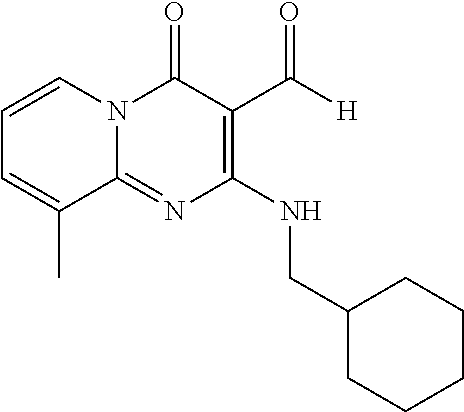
C1=CN2C(=NC(NCC3CCCCC3)=C(C(=O)[H])C2=O)C(C)=C1
